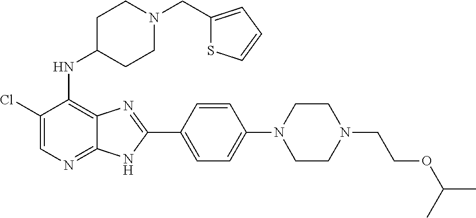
C1(Cl)=CN=C2C(=C1NC1CCN(CC3=CC=CS3)CC1)N=C(C1=CC=C(N3CCN(CCOC(C)C)CC3)C=C1)N2
